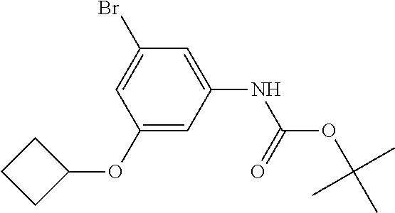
C1(Br)=CC(OC2CCC2)=CC(NC(OC(C)(C)C)=O)=C1
